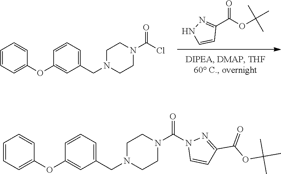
C1(C(OC(C)(C)C)=O)=NNC=C1.C1(OC2=CC(CN3CCN(C(Cl)=O)CC3)=CC=C2)=CC=CC=C1.C1(OC2=CC(CN3CCN(C(N4C=CC(C(OC(C)(C)C)=O)=N4)=O)CC3)=CC=C2)=CC=CC=C1
